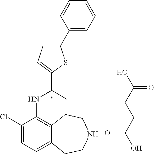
C1(Cl)=CC=C2C(=C1NC(C1=CC=C(C3=CC=CC=C3)S1)C)CCNCC2.OC(CCC(O)=O)=O
